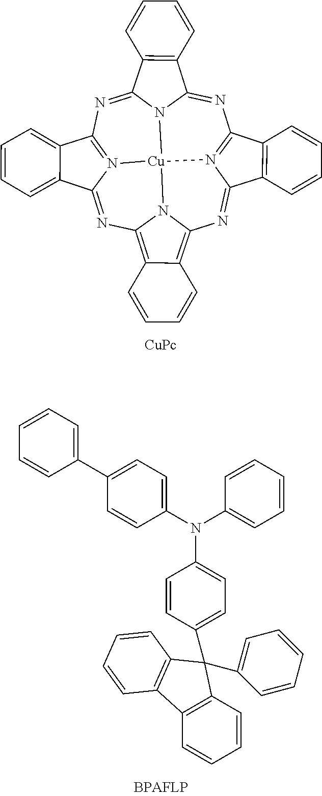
N1=C2N3C(=NC4=N5C(=NC6=C7C(=C8N=C9N(=C1C1=C9C=CC=C1)[Cu]53N86)C=CC=C7)C1=CC=CC=C41)C1=C2C=CC=C1.C1(N(C2=CC=CC=C2)C2=CC=C(C3(C4=CC=CC=C4)C4=C(C=CC=C4)C4=C3C=CC=C4)C=C2)=CC=C(C2=CC=CC=C2)C=C1
